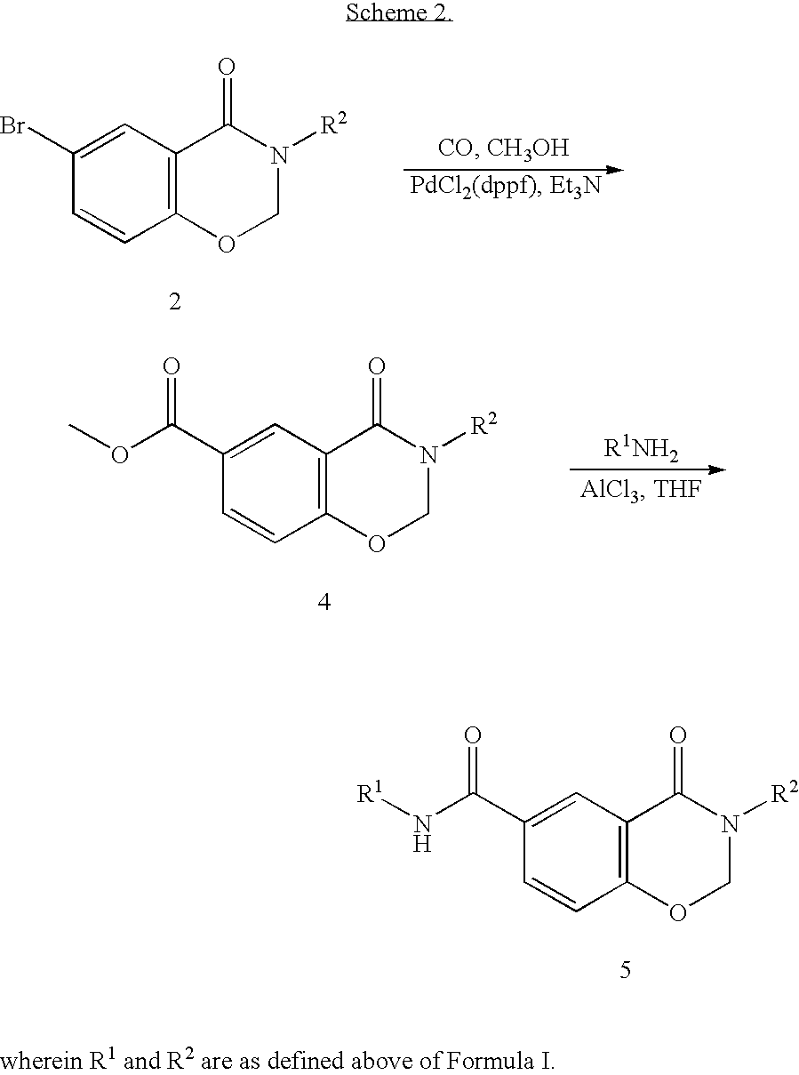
C12=C(C=C(C(N[R1])=O)C=C1)C(=O)N([R2])CO2.C12=C(C=C(Br)C=C1)C(=O)N([R2])CO2.C12=C(C=C(C(OC)=O)C=C1)C(=O)N([R2])CO2
